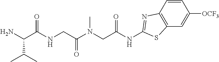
C1=CC([OCF3])=CC2=C1N=C(NC(CN(C(CNC(C(N)C(C)C)=O)=O)C)=O)S2
